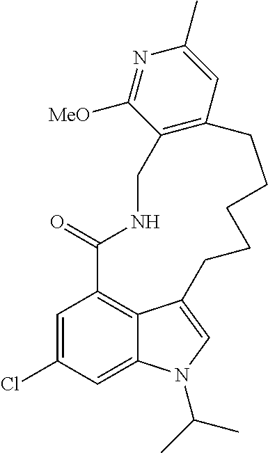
C1=C(Cl)C=C2C3=C1C(=O)NCC1=C(C=C(C)N=C1[MeO])CCCCCC3=CN2C(C)C
